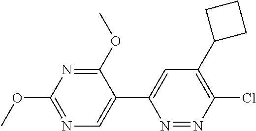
N1=C(OC)C(C2=CC(C3CCC3)=C(Cl)N=N2)=CN=C1OC
